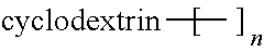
[cyclodextrin]C
